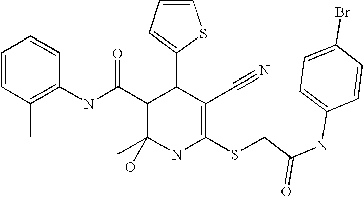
C1=CC(C)=C(NC(C2C(C3=CC=CS3)C(C#N)=C(SCC(NC3=CC=C(Br)C=C3)=O)NC2(C)O)=O)C=C1
